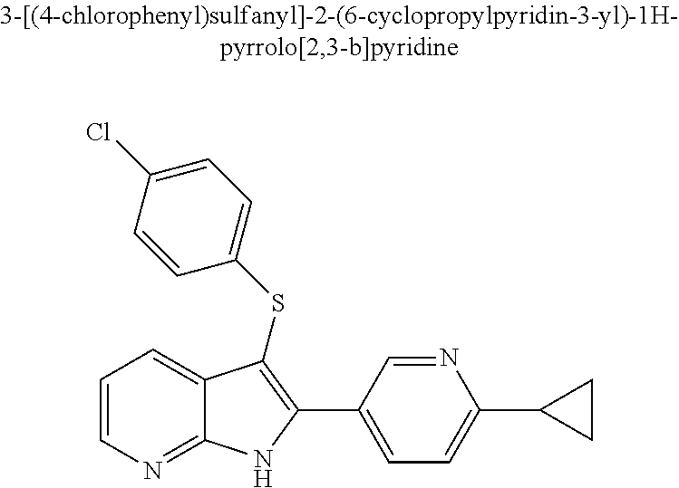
C1=CN=C2C(=C1)C(SC1=CC=C(Cl)C=C1)=C(C1=CC=C(C3CC3)N=C1)N2
